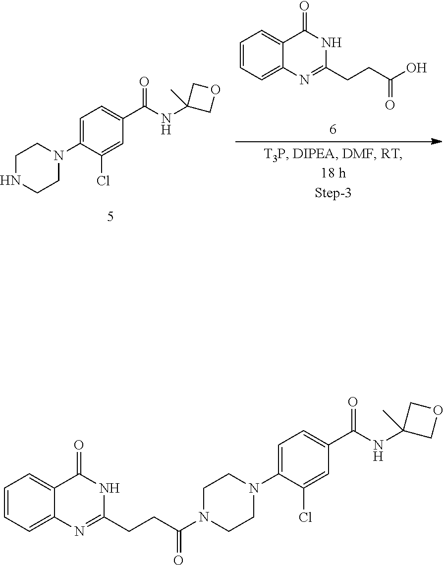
C1=CC=C2C(=C1)C(=O)NC(CCC(O)=O)=N2.C1NCCN(C2=CC=C(C(NC3(C)COC3)=O)C=C2Cl)C1.C1=CC=C2C(=C1)C(=O)NC(CCC(=O)N1CCN(C3=CC=C(C(NC4(C)COC4)=O)C=C3Cl)CC1)=N2
